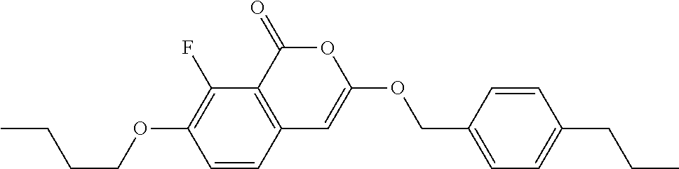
C1=CC2=C(C(F)=C1OCCCC)C(=O)OC(OCC1=CC=C(CCC)C=C1)=C2
